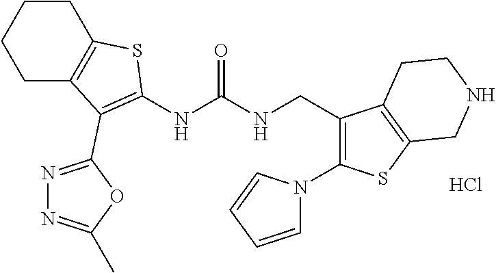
Cl.C1CC2=C(CC1)C(C1=NN=C(C)O1)=C(NC(NCC1=C(N3C=CC=C3)SC3=C1CCNC3)=O)S2
